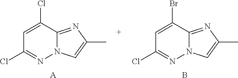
ClC1=NN2C(=NC(C)=C2)C(Br)=C1.B.ClC1=NN2C(=NC(C)=C2)C(Cl)=C1.[A]
